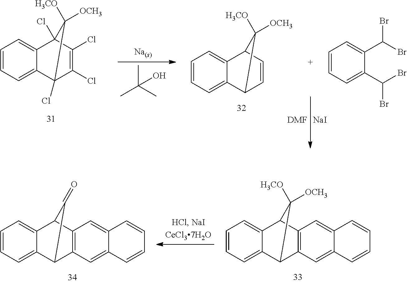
CC(C)(C)O.C1=CC=C2C(=C1)C1(Cl)C(Cl)=C(Cl)C2(Cl)C1([H3CO])[OCH3].C1=CC=C2C(=C1)C1C=CC2C1([H3CO])[OCH3].[DMF].[NaI].C1=CC=C(C(Br)Br)C(C(Br)Br)=C1.C1=CC=C2C(=C1)C1C3=C(C2C1=O)C=C1C(=C3)C=CC=C1.C1=CC=C2C(=C1)C1C3=C(C2C1([H3CO])[OCH3])C=C1C(=C3)C=CC=C1
